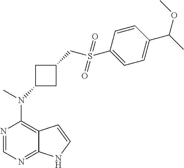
N1=CN=C2C(=C1N(C)C1CC(CS(C3=CC=C(C(OC)C)C=C3)(=O)=O)C1)C=CN2
